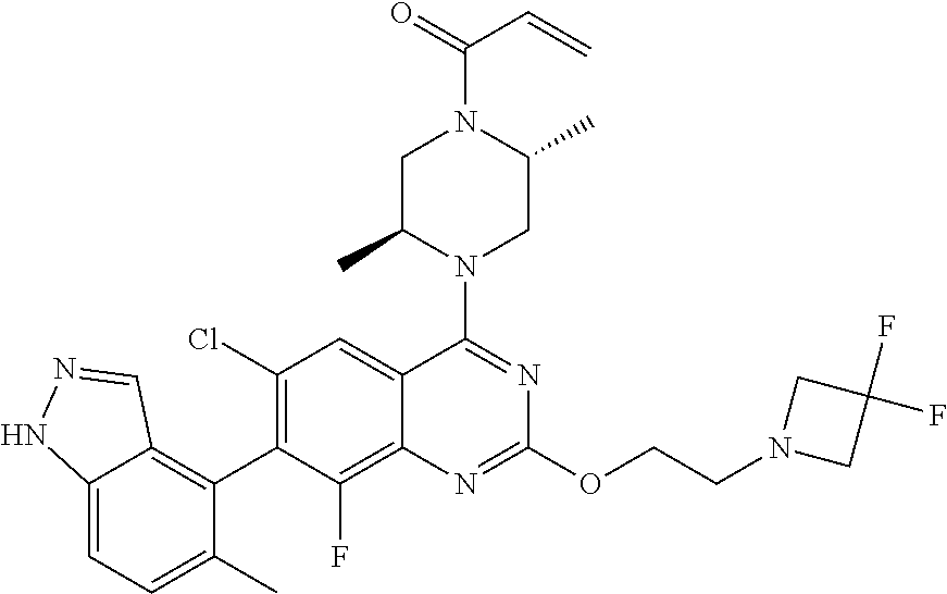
C12=CC=C(C)C(C3=C(Cl)C=C4C(=C3F)N=C(OCCN3CC(F)(F)C3)N=C4N3CC(C)N(C(=O)C=C)CC3C)=C1C=NN2
